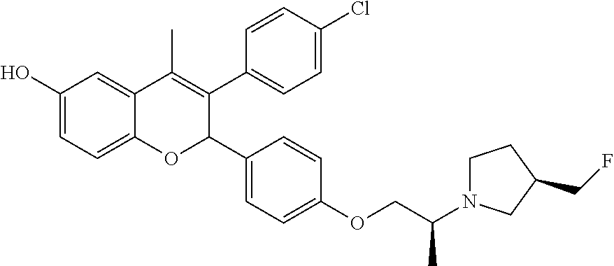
C1(O)=CC=C2C(=C1)C(C)=C(C1=CC=C(Cl)C=C1)C(C1=CC=C(OCC(N3CCC(CF)C3)C)C=C1)O2
